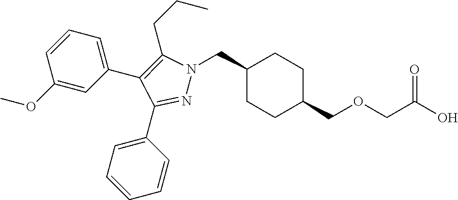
C1(CN2N=C(C3=CC=CC=C3)C(C3=CC=CC(OC)=C3)=C2CCC)CCC(COCC(O)=O)CC1
